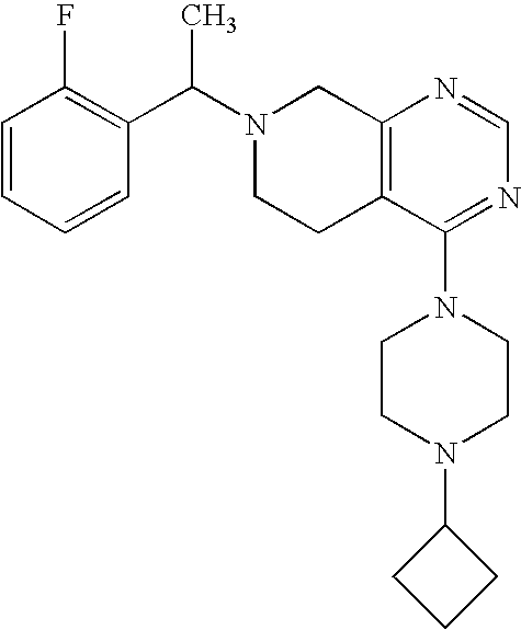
C1(C(N2CCC3=C(C2)N=CN=C3N2CCN(C3CCC3)CC2)C)=C(F)C=CC=C1
